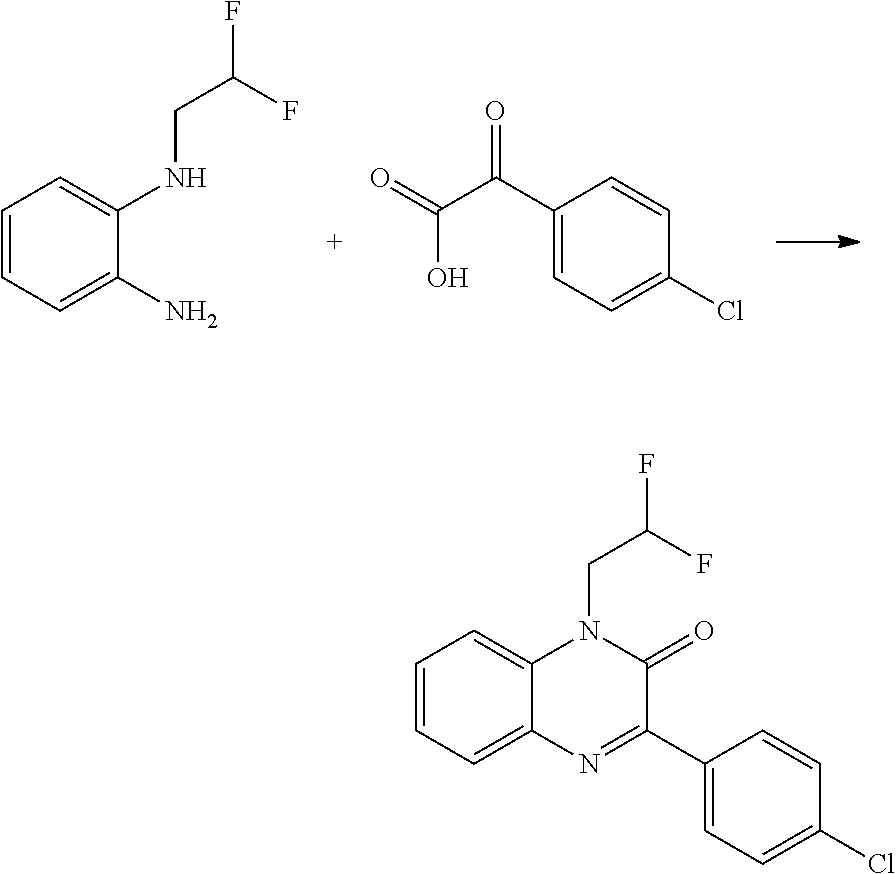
C1=CC=C(N)C(NCC(F)F)=C1.C1(C(C(=O)O)=O)=CC=C(Cl)C=C1.C1=CC=C2C(=C1)N(CC(F)F)C(=O)C(C1=CC=C(Cl)C=C1)=N2
